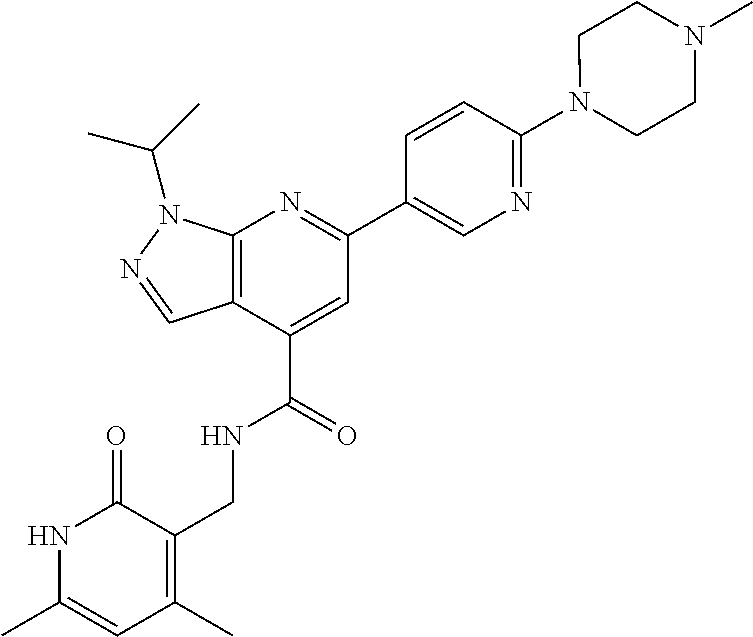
C1=CC(C2=NC3=C(C(C(=O)NCC4=C(C)C=C(C)NC4=O)=C2)C=NN3C(C)C)=CN=C1N1CCN(C)CC1
